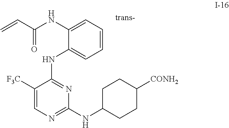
C1=CC=C(NC(C=C)=O)C(NC2=NC(NC3CCC([CONH2])CC3)=NC=C2[F3C])=C1
